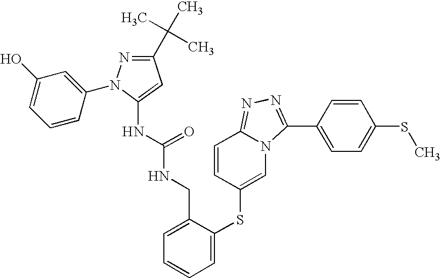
C1(C(C)(C)C)=NN(C2=CC(O)=CC=C2)C(NC(NCC2=CC=CC=C2SC2=CN3C(=NN=C3C3=CC=C(SC)C=C3)C=C2)=O)=C1
